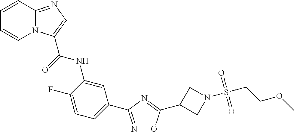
C1=CC2=NC=C(C(=O)NC3=CC(C4=NOC(C5CN(S(CCOC)(=O)=O)C5)=N4)=CC=C3F)N2C=C1
